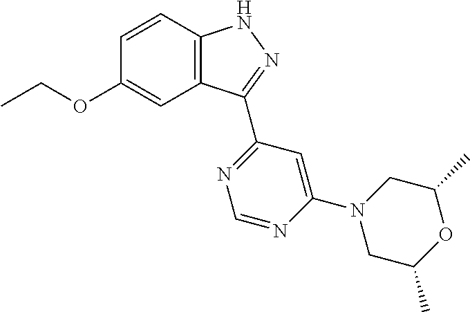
C12=C(C=CC(OCC)=C1)NN=C2C1=NC=NC(N2CC(C)OC(C)C2)=C1
